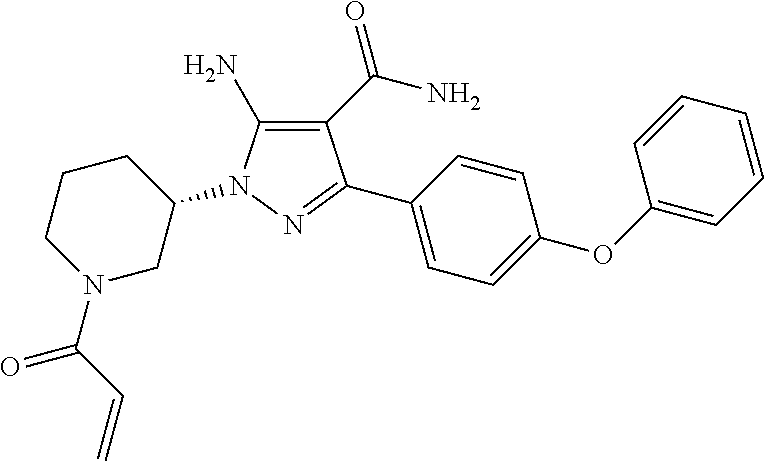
C1CN(C(=O)C=C)CC(N2C(N)=C(C(=O)N)C(C3=CC=C(OC4=CC=CC=C4)C=C3)=N2)C1
